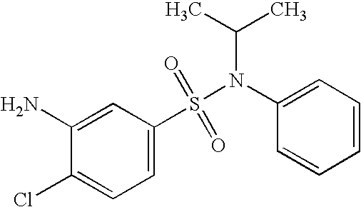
C1=C(S(=O)(=O)N(C2=CC=CC=C2)C(C)C)C=C(N)C(Cl)=C1
